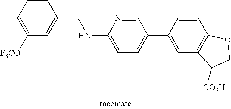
C1=CC(CNC2=CC=C(C3=CC4=C(C=C3)OCC4[CO2H])C=N2)=CC([F3CO])=C1
